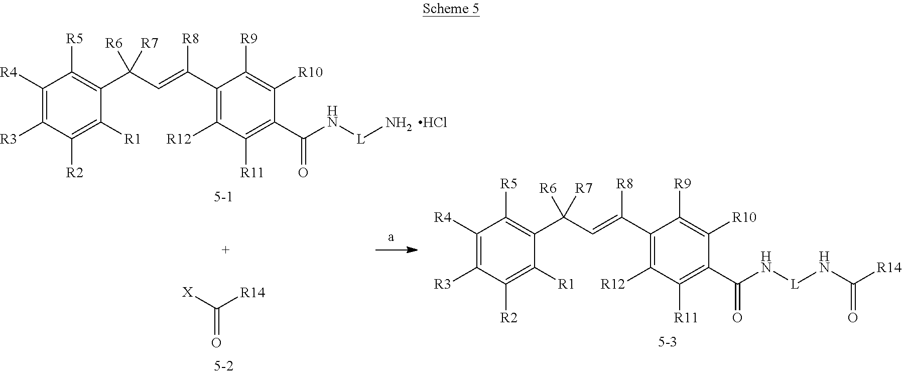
O=C([X])[R14].C1(C(=CC(C2=C([R5])C([R4])=C([R3])C([R2])=C2[R1])([R6])[R7])[R8])=C([R12])C([R11])=C(C(N[L]N)=O)C([R10])=C1[R9].Cl.C1(C(=CC(C2=C([R5])C([R4])=C([R3])C([R2])=C2[R1])([R6])[R7])[R8])=C([R12])C([R11])=C(C(N[L]NC([R14])=O)=O)C([R10])=C1[R9]
